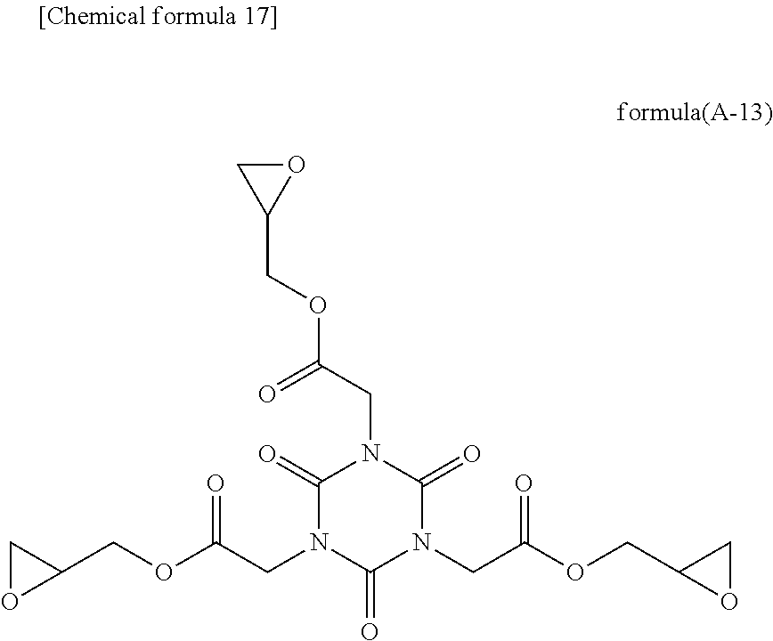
C1C(COC(CN2C(=O)N(CC(OCC3CO3)=O)C(=O)N(CC(OCC3OC3)=O)C2=O)=O)O1
